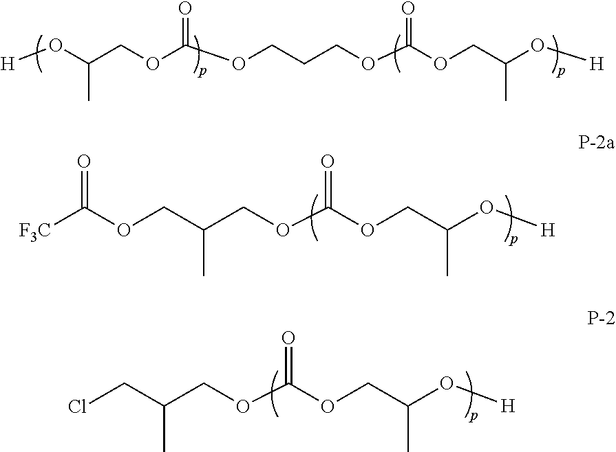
[F3C]C(OCC(COC(OCC(O[H])C)=O)C)=O.ClCC(COC(OCC(O[H])C)=O)C.C(OCC(C)O[H])(=O)OCCCOC(=O)OCC(C)O[H]
